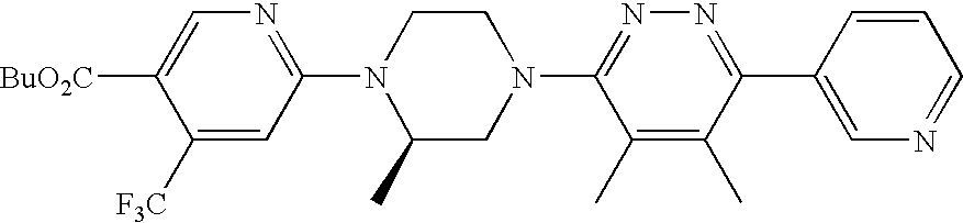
C1([F3C])=CC(N2C(C)CN(C3=NN=C(C4=CN=CC=C4)C(C)=C3C)CC2)=NC=C1[BuO2C]
